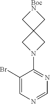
C1(Br)=CN=CN=C1N1CC2(C1)C[BocN]C2
